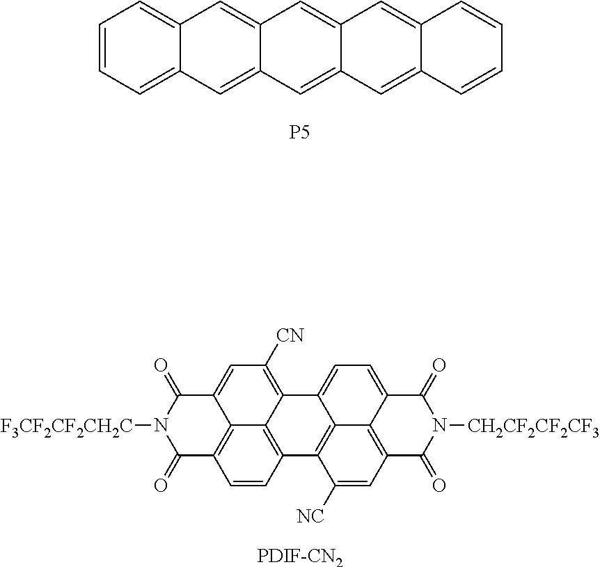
C1=CC=C2C(=C1)C=C1C(=C2)C=C2C(=C1)C=C1C(=C2)C=CC=C1.[P5].C1(=O)C2=C3C(=CC([CN])=C4C3=C(C=C2)C2=C3C4=CC=C4C3=C(C=C2[NC])C(=O)N([CH2CF2CF2CF3])C4=O)C(=O)N1[F3CF2CF2CH2C].[PDIF-CN2]
